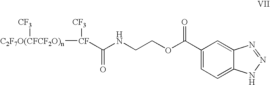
C1(C(OCCNC([CF]([C2F7O(CFCF2O)n][CF3])[CF3])=O)=O)=CC=C2C(=C1)N=NN2
